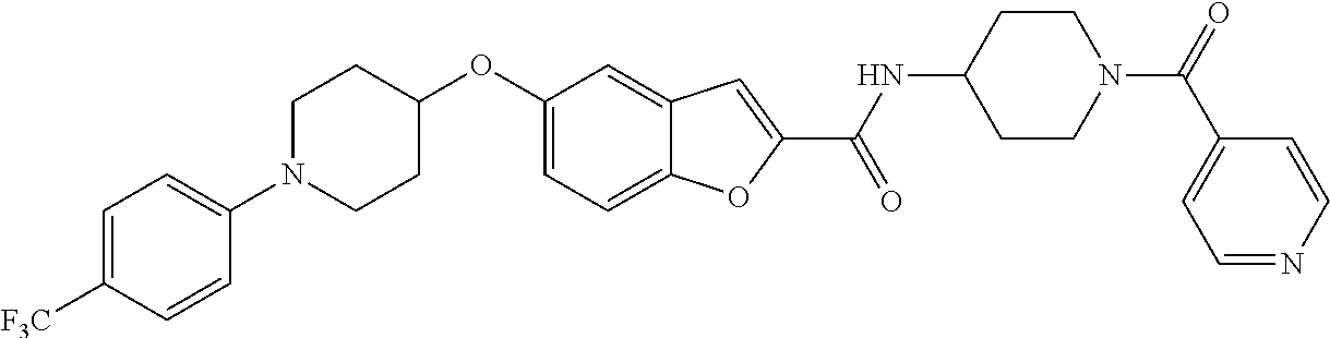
C1=C2C(=CC(OC3CCN(C4=CC=C([F3C])C=C4)CC3)=C1)C=C(C(=O)NC1CCN(C(C3=CC=NC=C3)=O)CC1)O2
